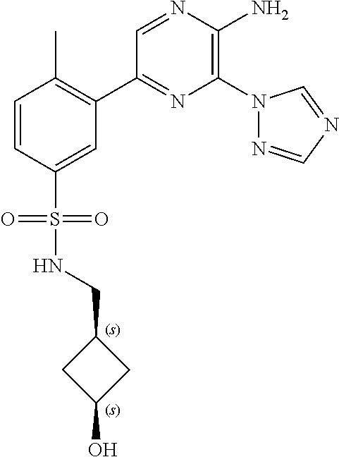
C1(C2=C(C)C=CC(S(=O)(=O)NCC3CC(O)C3)=C2)=NC(N2N=CN=C2)=C(N)N=C1
